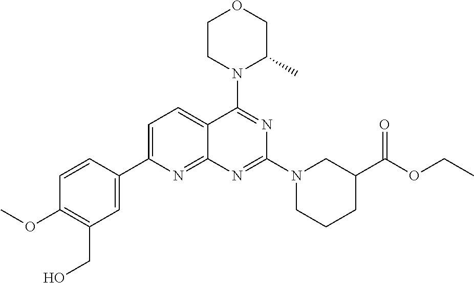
C1=C(C2=CC(CO)=C(OC)C=C2)N=C2C(=C1)C(N1C(C)COCC1)=NC(N1CC(C(OCC)=O)CCC1)=N2
